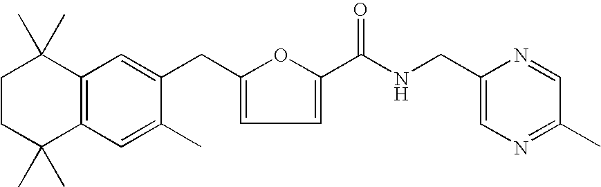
C1CC(C)(C)C2=C(C1(C)C)C=C(CC1=CC=C(C(NCC3=CN=C(C)C=N3)=O)O1)C(C)=C2
